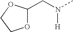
O1C(CN(C)[H])OCC1
